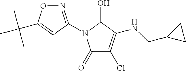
C1(=O)C(Cl)=C(NCC2CC2)C(O)N1C1=NOC(C(C)(C)C)=C1
